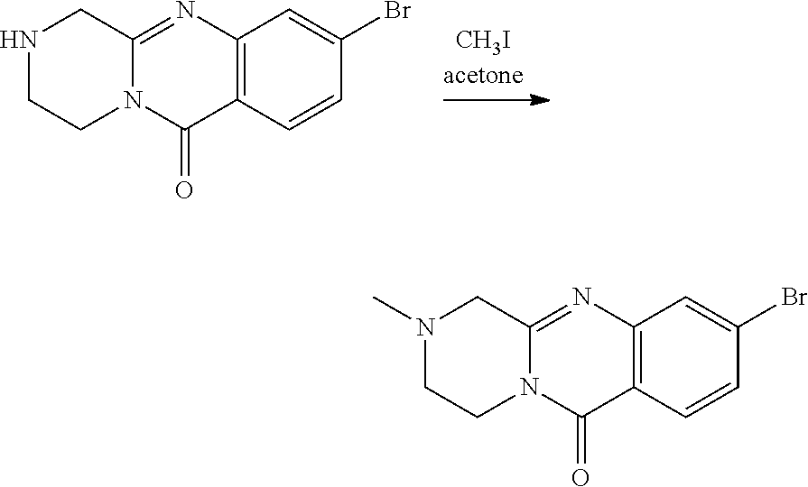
N1CCN2C(=NC3=C(C2=O)C=CC(Br)=C3)C1.N1(C)CCN2C(=NC3=C(C2=O)C=CC(Br)=C3)C1
